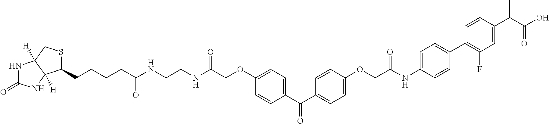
OC(C(C1=CC(F)=C(C2=CC=C(NC(COC3=CC=C(C(C4=CC=C(OCC(NCCNC(=O)CCCCC5SCC6([H])C5([H])NC(=O)N6)=O)C=C4)=O)C=C3)=O)C=C2)C=C1)C)=O
